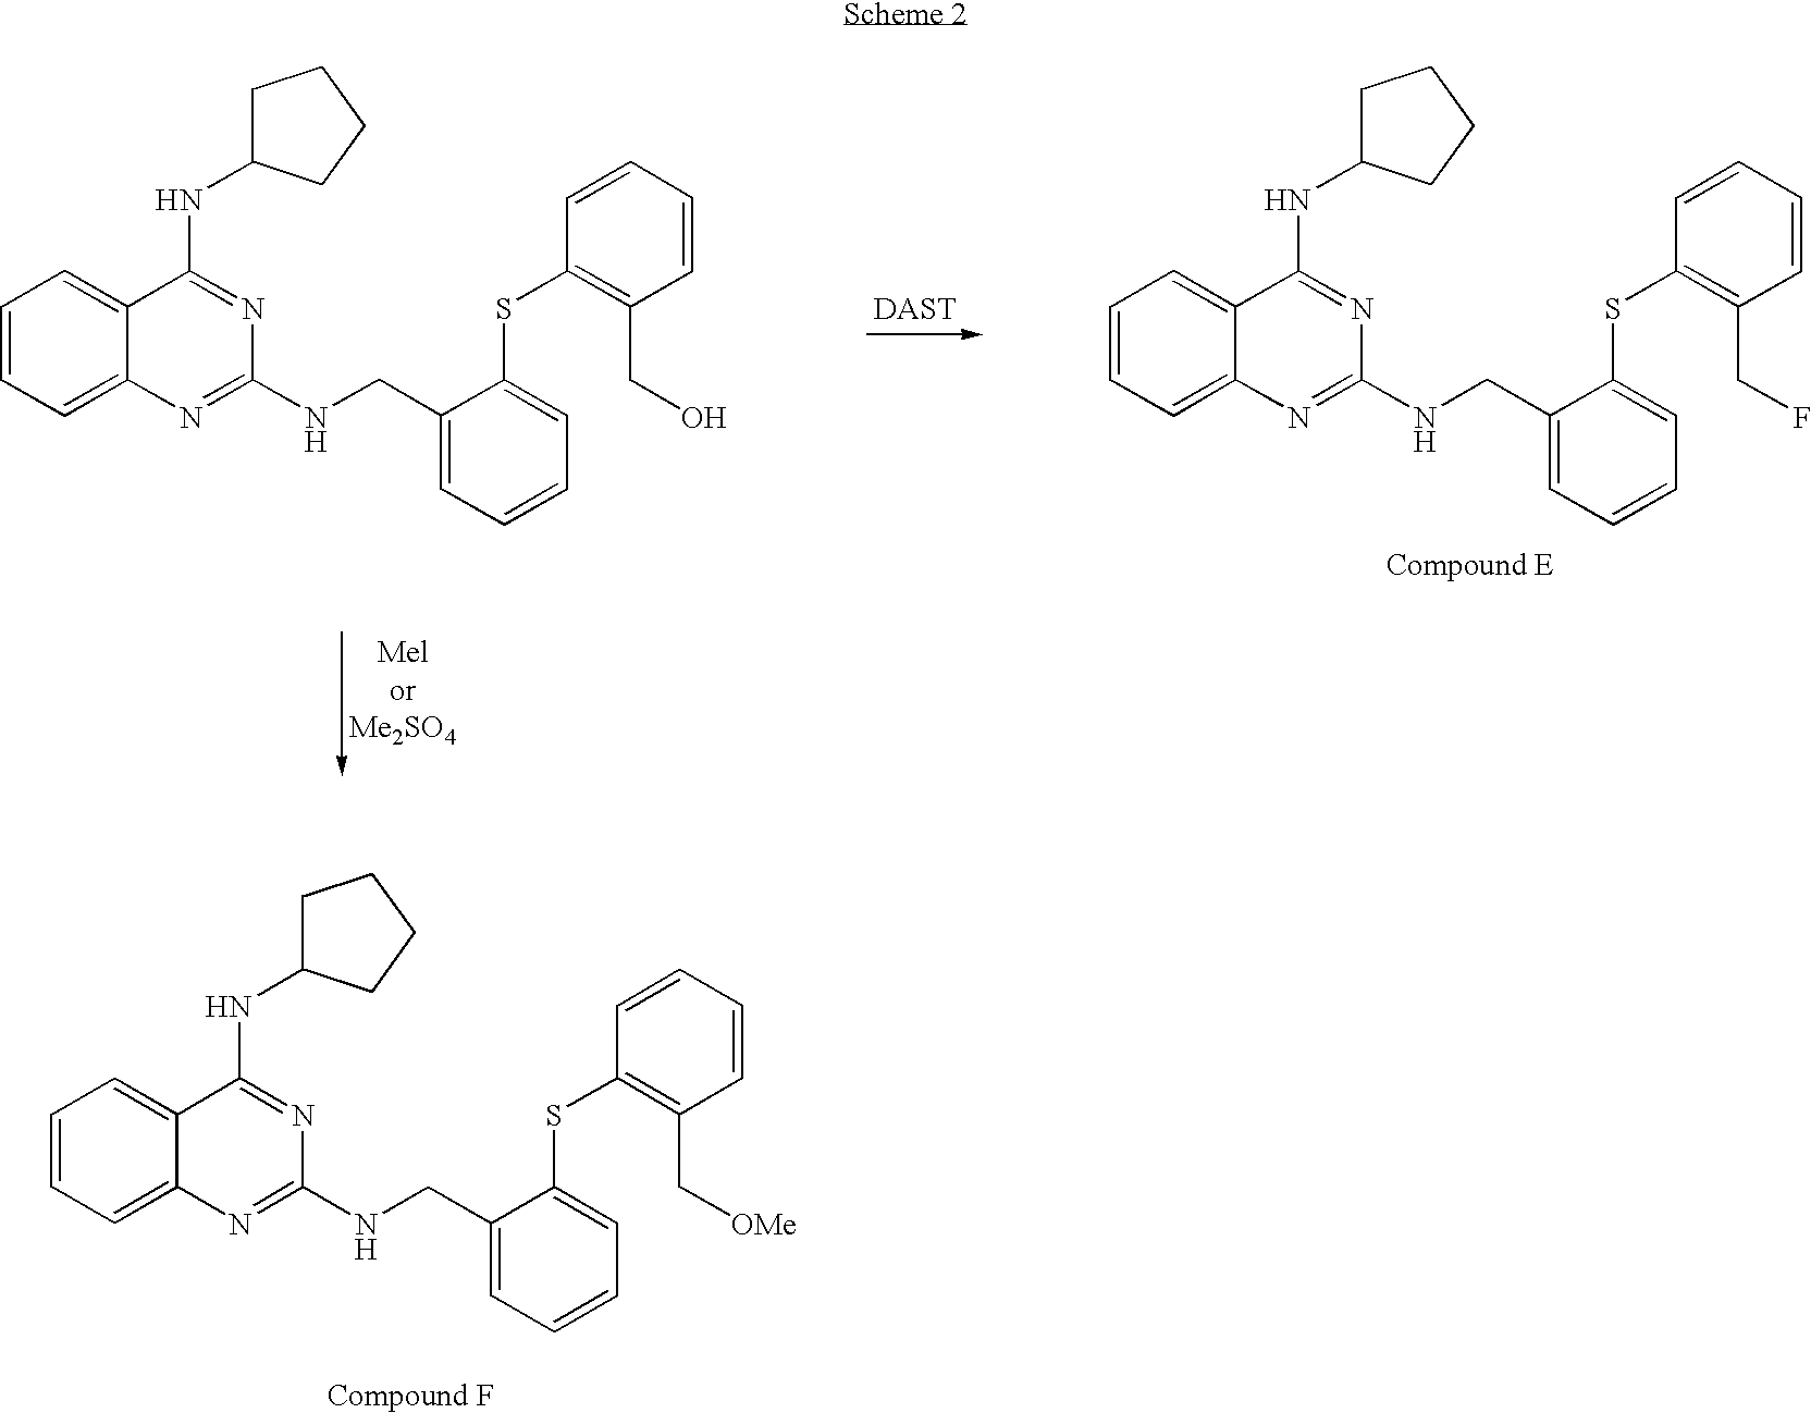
C1(CNC2=NC3=CC=CC=C3C(NC3CCCC3)=N2)=CC=CC=C1SC1=C(C[OMe])C=CC=C1.C1(CNC2=NC3=CC=CC=C3C(NC3CCCC3)=N2)=CC=CC=C1SC1=C(CO)C=CC=C1.C1(CNC2=NC3=CC=CC=C3C(NC3CCCC3)=N2)=CC=CC=C1SC1=C(CF)C=CC=C1
